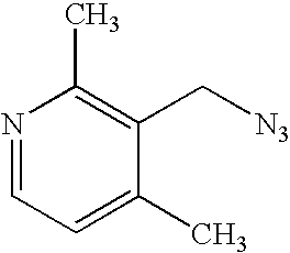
N1=CC=C(C)C(C[N3])=C1C
